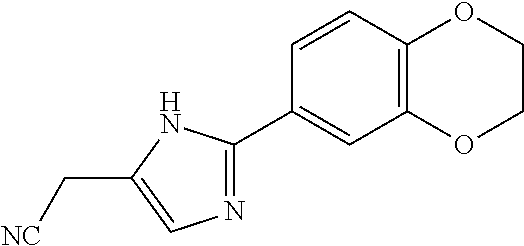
C1=CC2=C(C=C1C1=NC=C(C[NC])N1)OCCO2
